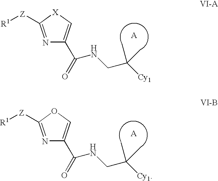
N1=C([Z][R1])[X]C=C1C(NCC([Cy1])(C)C)=O.N1=C([Z][R1])OC=C1C(NCC([Cy1])(C)C)=O
